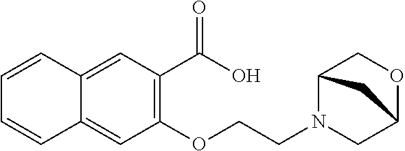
C12=CC(C(O)=O)=C(OCCN3C4COC(C3)C4)C=C1C=CC=C2
